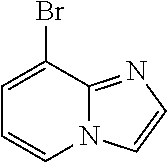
C12=NC=CN1C=CC=C2Br
